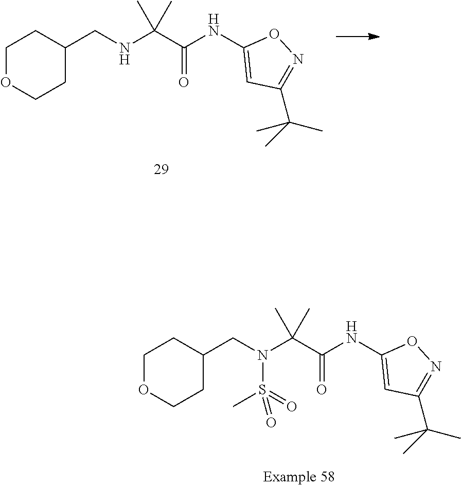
C1OCCC(CN(C(C(NC2=CC(C(C)(C)C)=NO2)=O)(C)C)S(=O)(C)=O)C1.C1OCCC(CNC(C(NC2=CC(C(C)(C)C)=NO2)=O)(C)C)C1
